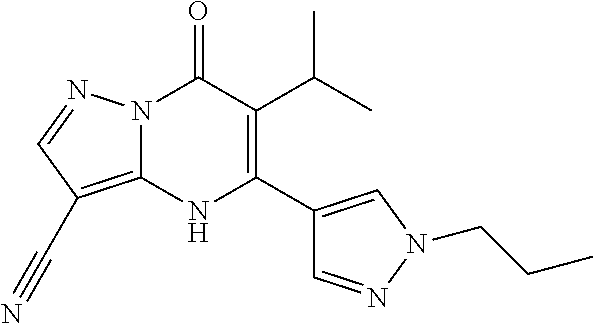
N12C(=C(C#N)C=N1)NC(C1=CN(CCC)N=C1)=C(C(C)C)C2=O
